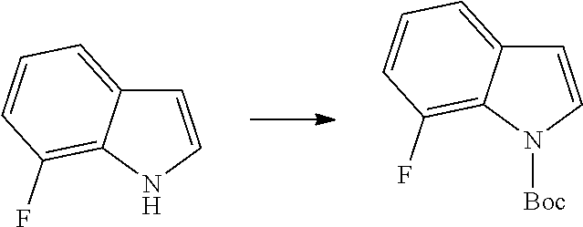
C1=CN([Boc])C2=C(F)C=CC=C12.C1=CNC2=C(F)C=CC=C12
